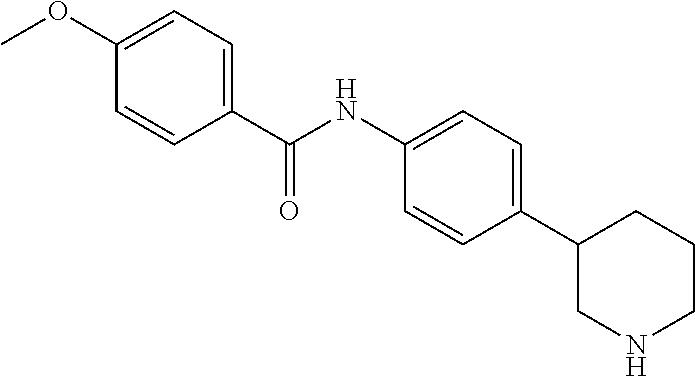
C1(C(NC2=CC=C(C3CNCCC3)C=C2)=O)=CC=C(OC)C=C1
